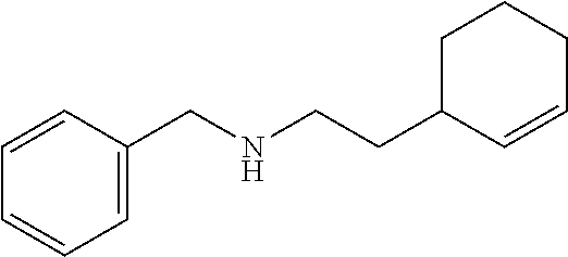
C1=CC=C(CNCCC2C=CCCC2)C=C1
